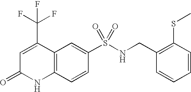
C1(S(NCC2=C(SC)C=CC=C2)(=O)=O)=CC2=C(C=C1)NC(=O)C=C2C(F)(F)F
